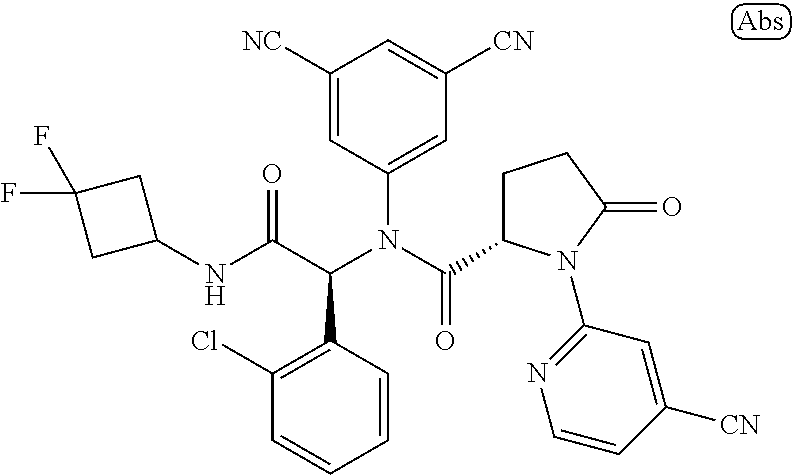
C1([NC])=CC(N(C(=O)C2CCC(=O)N2C2=NC=CC([CN])=C2)C(C(NC2CC(F)(F)C2)=O)C2=C(Cl)C=CC=C2)=CC([CN])=C1
